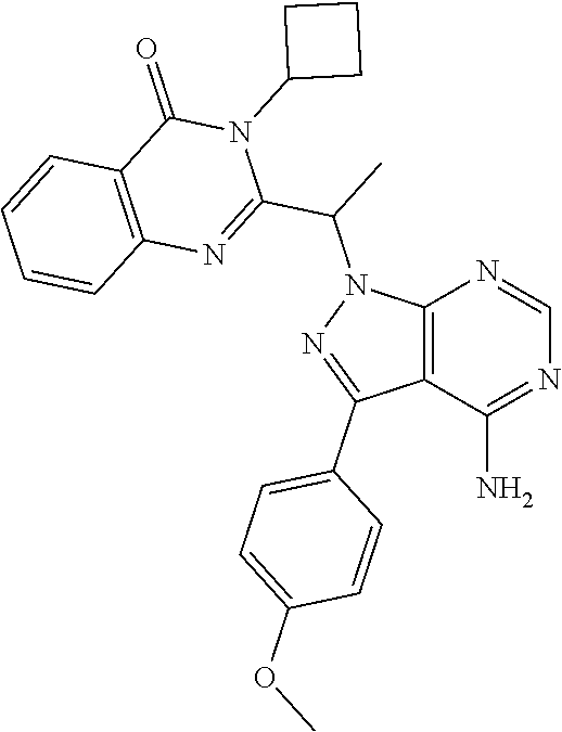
C12=C(C(N)=NC=N1)C(C1=CC=C(OC)C=C1)=NN2C(C1=NC2=C(C(=O)N1C1CCC1)C=CC=C2)C
